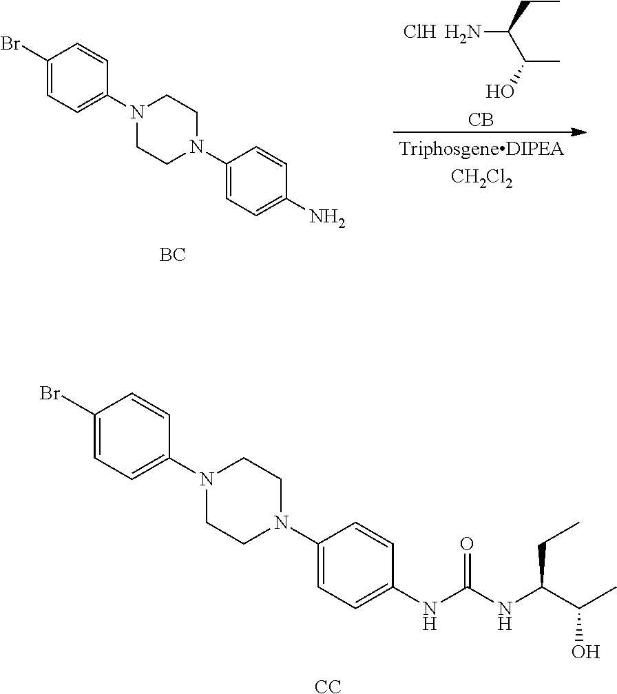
C1(Br)=CC=C(N2CCN(C3=CC=C(N)C=C3)CC2)C=C1.[BC].CCC(N)C(C)O.Cl.[CB].C1(Br)=CC=C(N2CCN(C3=CC=C(NC(NC(C(C)O)CC)=O)C=C3)CC2)C=C1.[CC]
